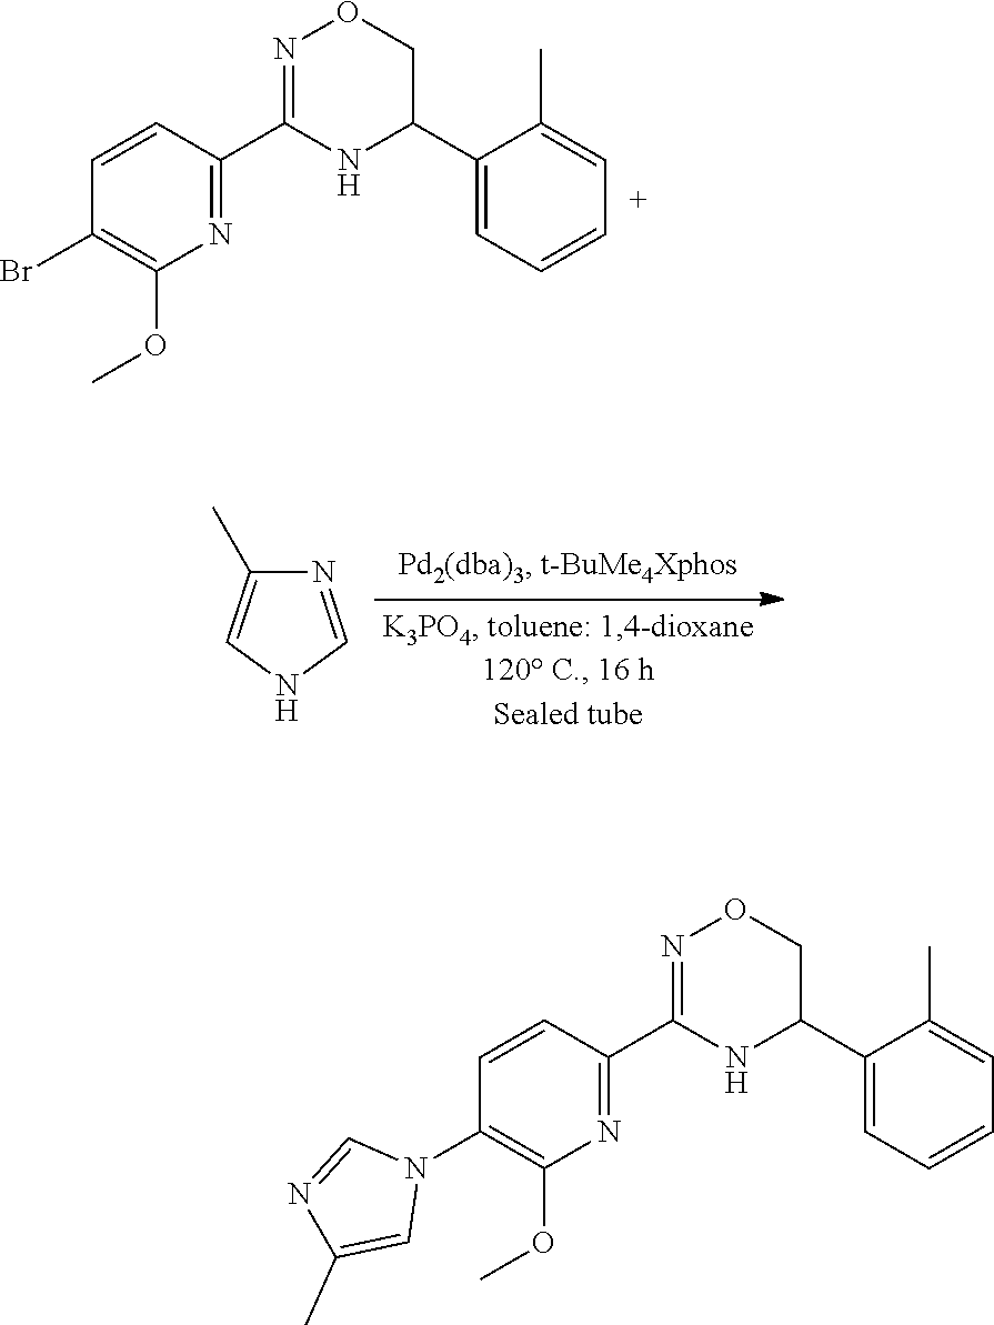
C1=CC(C2=NOCC(C3=CC=CC=C3C)N2)=NC(OC)=C1Br.N1=CNC=C1C.C1=CC(C2=NOCC(C3=CC=CC=C3C)N2)=NC(OC)=C1N1C=NC(C)=C1
